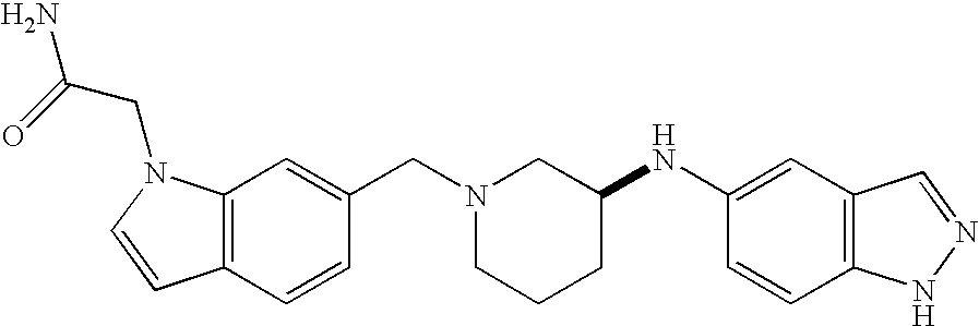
C12=C(C=CC(CN3CCCC(NC4=CC5=C(C=C4)NN=C5)C3)=C1)C=CN2CC(N)=O
